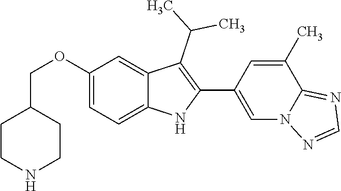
C(OC1=CC=C2C(=C1)C(C(C)C)=C(C1=CN3C(=NC=N3)C(C)=C1)N2)C1CCNCC1
